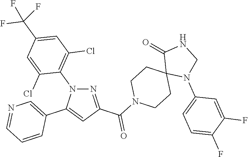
N1=C(C(N2CCC3(CC2)N(C2=CC=C(F)C(F)=C2)CNC3=O)=O)C=C(C2=CN=CC=C2)N1C1=C(Cl)C=C(C(F)(F)F)C=C1Cl
